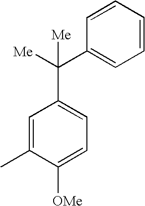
C1=C(C)C([OMe])=CC=C1C([Me])(C1=CC=CC=C1)[Me]
